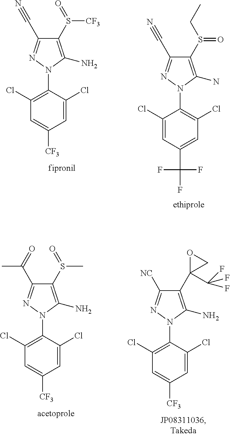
C1(C#N)=NN(C2=C(Cl)C=C([CF3])C=C2Cl)C(N)=C1S([CF3])=O.C1(C#N)=NN(C2=C(Cl)C=C(C(F)(F)F)C=C2Cl)C(N)=C1S(=O)CC.C1(C(=O)C)=NN(C2=C(Cl)C=C([CF3])C=C2Cl)C(N)=C1S(C)=O.C1([NC])=NN(C2=C(Cl)C=C([CF3])C=C2Cl)C(N)=C1C1(C(F)(F)F)CO1
